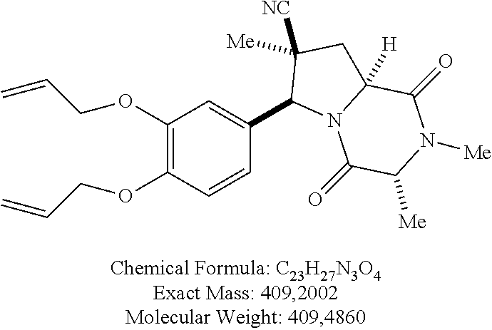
C1(OCC=C)=C(OCC=C)C=CC(C2N3C([H])(CC2([Me])[NC])C(=O)N([Me])C([Me])C3=O)=C1
